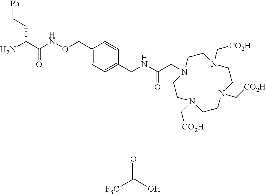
[F3C]C(O)=O.C(CC(C(NOCC1=CC=C(CNC(CN2CCN(C[CO2H])CCN(C[CO2H])CCN(C[CO2H])CC2)=O)C=C1)=O)N)[Ph]
